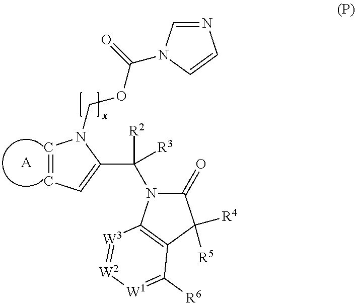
[A].C1=CC=C(C(N2C(=O)C([R4])([R5])C3=C2[W3]=[W2][W1]=C3[R6])([R3])[R2])N1COC(=O)N1C=NC=C1
